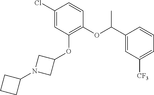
C1(OC(C2=CC([CF3])=CC=C2)C)=C(OC2CN(C3CCC3)C2)C=C(Cl)C=C1
